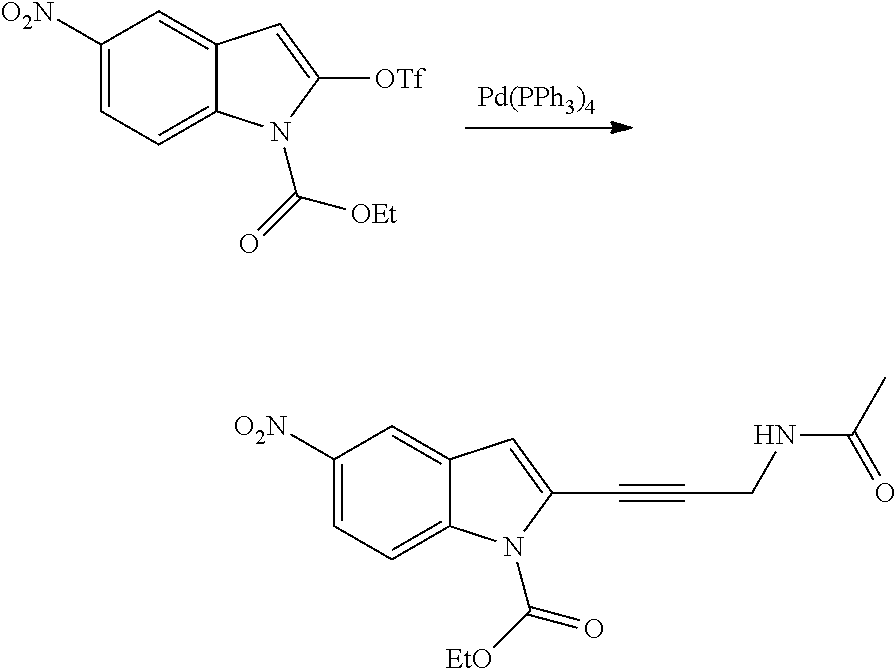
[Pd(PPh3)4].C1([O2N])=CC=C2C(=C1)C=C([OTf])N2C(=O)[OEt].C1([O2N])=CC=C2C(=C1)C=C(C#CCNC(=O)C)N2C([EtO])=O
